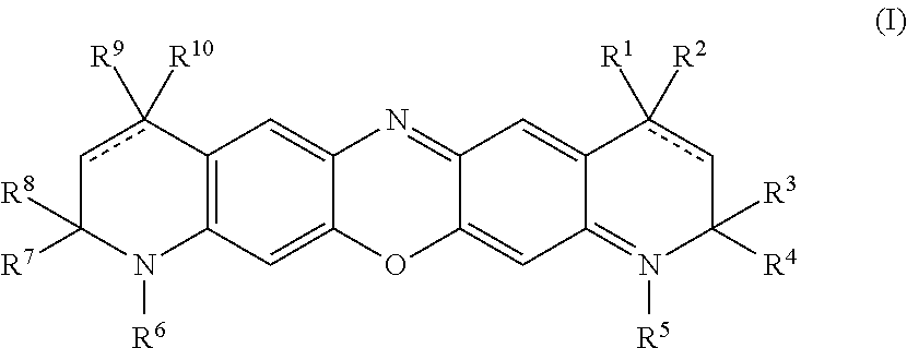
C12=C(C=C3C(=C1)N=C1C(=CC4=N([R5])C([R4])([R3])cc([R1])([R2])C4=C1)O3)N([R6])C([R7])([R8])cc2([R9])[R10]
